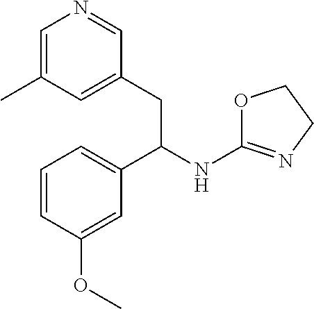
C1=C(C)C=C(CC(NC2=NCCO2)C2=CC=CC(OC)=C2)C=N1
